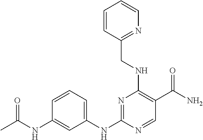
C1(NC(=O)C)=CC(NC2=NC(NCC3=NC=CC=C3)=C(C(N)=O)C=N2)=CC=C1
